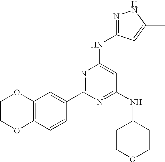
C12=C(C=CC(C3=NC(NC4=NNC(C)=C4)=CC(NC4CCOCC4)=N3)=C1)OCCO2
